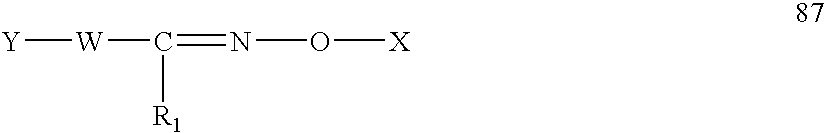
[Y][W]C([R1])=NO[X]
